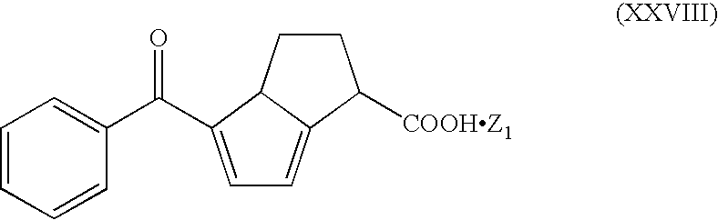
C1CC2C(=CC=C2C(C2=CC=CC=C2)=O)C1[COOHZ1]
